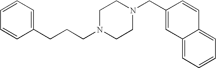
C(N1CCN(CC2=CC3=CC=CC=C3C=C2)CC1)CCC1=CC=CC=C1
